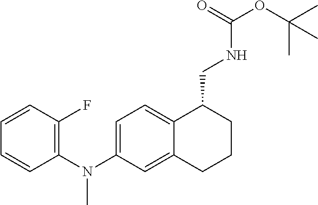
C1=C(N(C2=C(F)C=CC=C2)C)C=C2C(=C1)C(CNC(OC(C)(C)C)=O)CCC2
